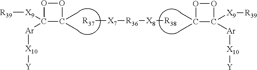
O1C([X9][R39])([Ar][X10][Y])C(C)(C)O1.[R37][X7][R36][X8][R38].O1C(C)(C)C([Ar][X10][Y])([X9][R39])O1
